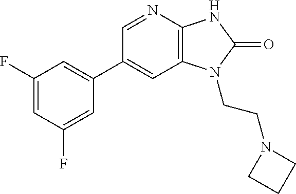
C1(C2=CC(F)=CC(F)=C2)=CC2=C(N=C1)NC(=O)N2CCN1CCC1
